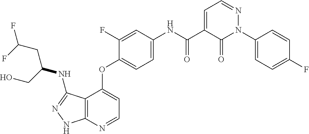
C12=C(N=CC=C1OC1=CC=C(NC(C3=CC=NN(C4=CC=C(F)C=C4)C3=O)=O)C=C1F)NN=C2NC(CO)CC(F)F
